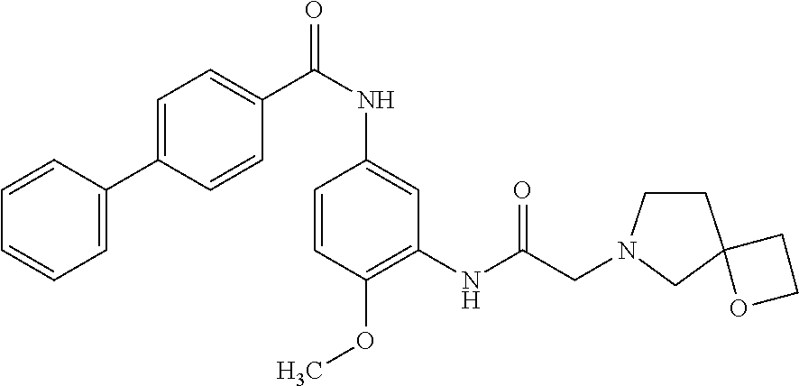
C1=CC(C2=CC=C(C(NC3=CC(NC(CN4CCC5(C4)OCC5)=O)=C(OC)C=C3)=O)C=C2)=CC=C1
